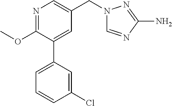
C1(OC)=NC=C(CN2C=NC(N)=N2)C=C1C1=CC=CC(Cl)=C1
